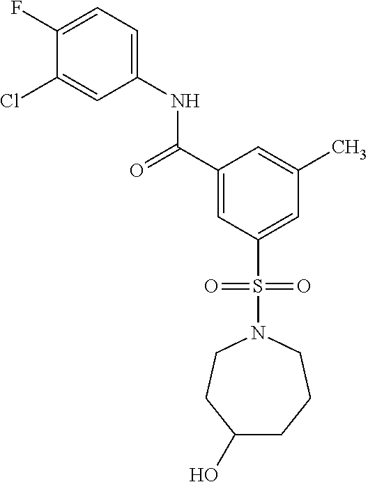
C1(F)=CC=C(NC(C2=CC(S(=O)(=O)N3CCC(O)CCC3)=CC(C)=C2)=O)C=C1Cl
